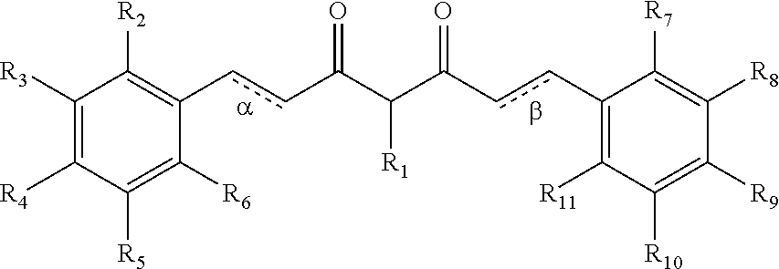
C1([R3])=C([R4])C([R5])=C([R6])C(ccC(C(C(ccC2=C([R11])C([R10])=C([R9])C([R8])=C2[R7])=O)[R1])=O)=C1[R2]
